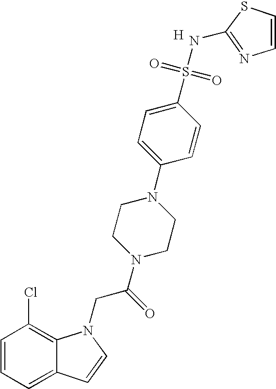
C1=CC=C2C(=C1Cl)N(CC(N1CCN(C3=CC=C(S(=O)(=O)NC4=NC=CS4)C=C3)CC1)=O)C=C2.[H]
